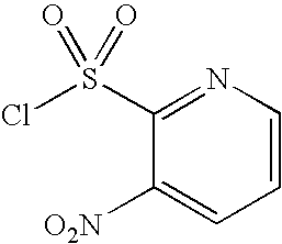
C1=CN=C(S(Cl)(=O)=O)C([O2N])=C1
